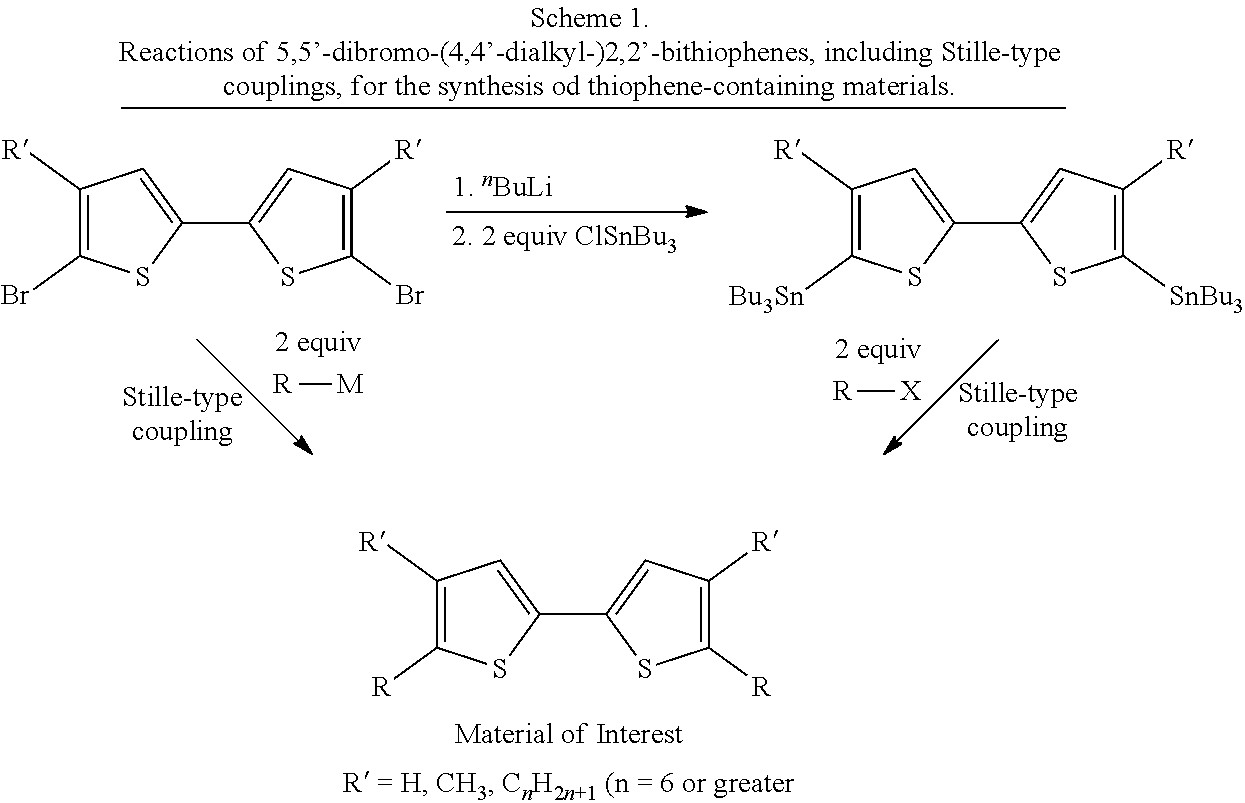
C1(C2=CC([R])=C([R])S2)=CC([R])=C([R])S1.[R][M].[R][X].C1(C2=CC([R])=C(Br)S2)=CC([R])=C(Br)S1.C1(C2=CC([R])=C([SnBu3])S2)=CC([R])=C([Bu3Sn])S1
